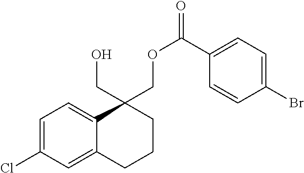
C1(COC(C2=CC=C(Br)C=C2)=O)(CO)C2=CC=C(Cl)C=C2CCC1
